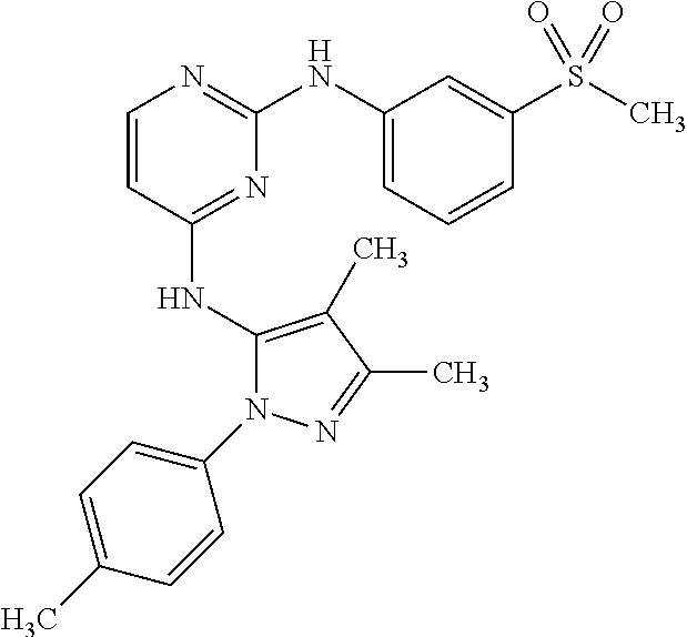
C1=CC(NC2=C(C)C(C)=NN2C2=CC=C(C)C=C2)=NC(NC2=CC=CC(S(C)(=O)=O)=C2)=N1
